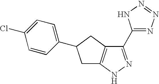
C1C2=C(CC1C1=CC=C(Cl)C=C1)C(C1=NN=NN1)=NN2
